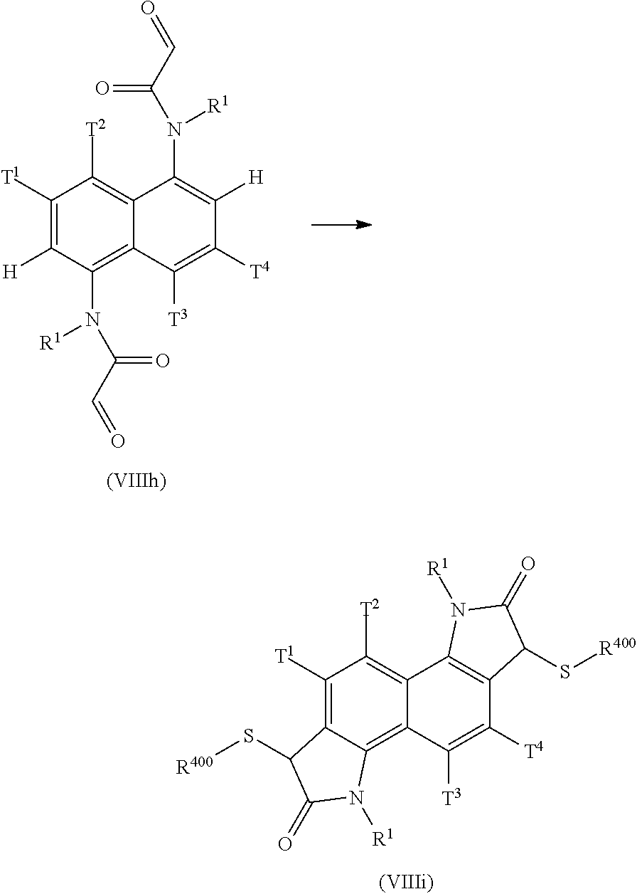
C1([T1])=C([H])C(N([R1])C(C=O)=O)=C2C(=C1[T2])C(N([R1])C(C=O)=O)=C([H])C([T4])=C2[T3].C1([T1])=C2C(=C3C(=C1[T2])C1=C(C([T4])=C3[T3])C(S[R400])C(=O)N1[R1])N([R1])C(=O)C2S[R400]
